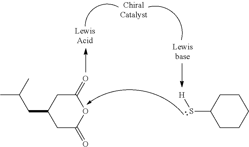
C1C(=O)OC(=O)CC1CC(C)C.C1CCCCC1S[H]
